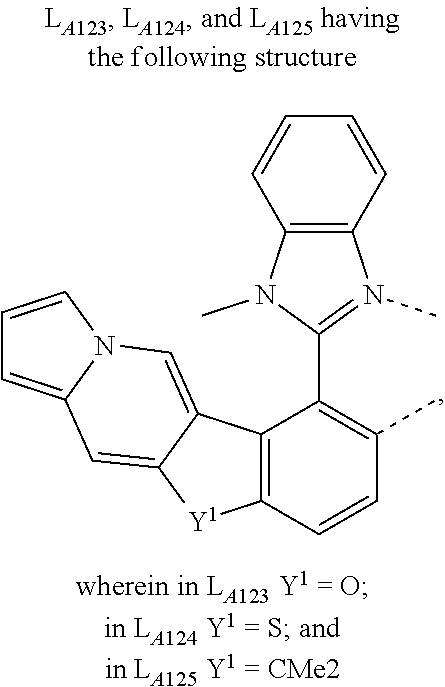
[Y1]1C2=CC3=CC=CN3C=C2C2=C1C=CC(C)=C2C1=N(C)C2=C(N1C)C=CC=C2
